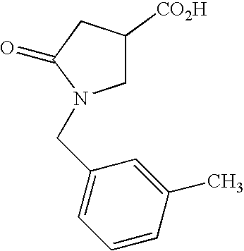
C1C([CO2H])CC(=O)N1CC1=CC=CC(C)=C1
